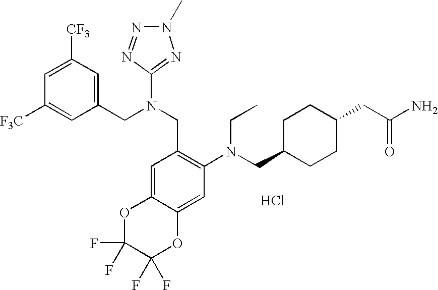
C1=C([CF3])C=C(CN(CC2=C(N(CC3CCC(CC(N)=O)CC3)CC)C=C3C(=C2)OC(F)(F)C(F)(F)O3)C2=NN(C)N=N2)C=C1[F3C].Cl
